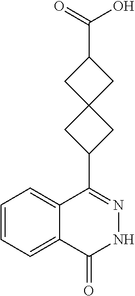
C12=CC=CC=C1C(=O)NN=C2C1CC2(C1)CC(C(O)=O)C2
